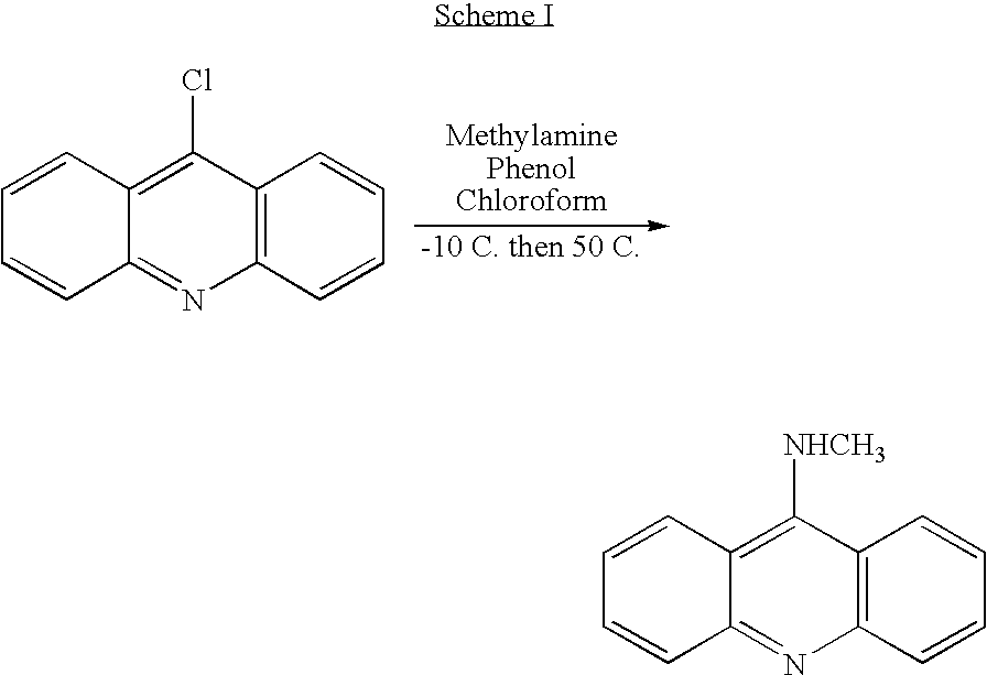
C1=CC2=C(Cl)C3=C(N=C2C=C1)C=CC=C3.C1=CC2=C([NHCH3])C3=C(N=C2C=C1)C=CC=C3
